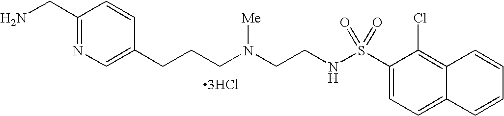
C1(CN)=NC=C(CCCN(CCNS(C2=CC=C3C(=C2Cl)C=CC=C3)(=O)=O)[Me])C=C1.[3HCl]
